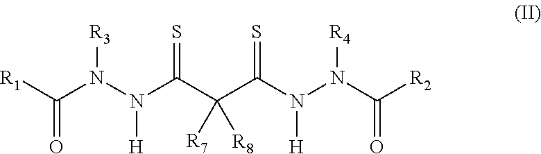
[R1]C(N(N(C(C(C(N(N(C([R2])=O)[R4])[H])=S)([R7])[R8])=S)[H])[R3])=O
